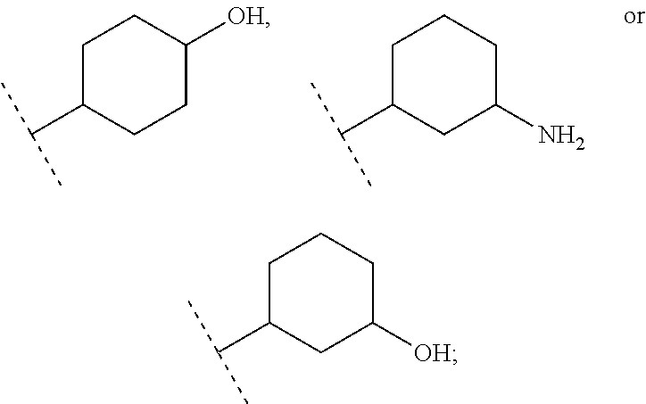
C1C(C(C)C)CCC([OH])C1.C1C(C(C)C)CC(N)CC1.C1C(C(C)C)CC([OH])CC1
